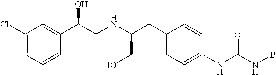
C1(Cl)=CC=CC(C(CNC(CC2=CC=C(NC(NB)=O)C=C2)CO)O)=C1
